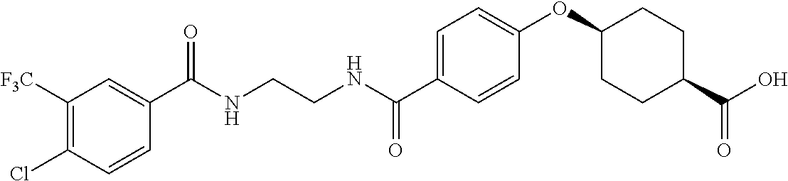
C(NCCNC(C1=CC=C(OC2CCC(C(O)=O)CC2)C=C1)=O)(=O)C1=CC([F3C])=C(Cl)C=C1
